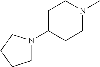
C1N(C)CCC(N2CCCC2)C1
